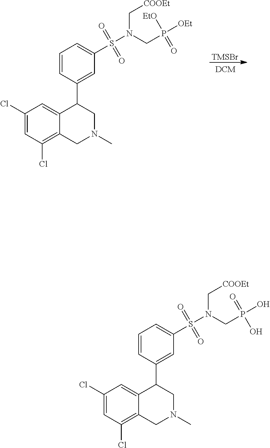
[TMSBr].C1(Cl)=CC(Cl)=C2C(=C1)C(C1=CC(S(N(C[COOEt])CP([OEt])([EtO])=O)(=O)=O)=CC=C1)CN(C)C2.C1(Cl)=CC(Cl)=C2C(=C1)C(C1=CC(S(N(C[COOEt])CP(O)(=O)O)(=O)=O)=CC=C1)CN(C)C2
